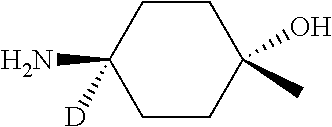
C1CC(O)(C)CCC1(N)[D]
